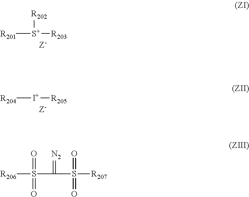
[R202][S+]([R201])[R203].[I+]([R204])[R205].[R206]S(C(S([R207])(=O)=O)=[N2])(=O)=O
